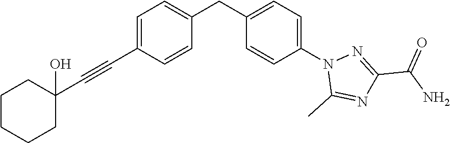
C(C1=CC=C(CC2=CC=C(N3C(C)=NC(C(N)=O)=N3)C=C2)C=C1)#CC1(O)CCCCC1
